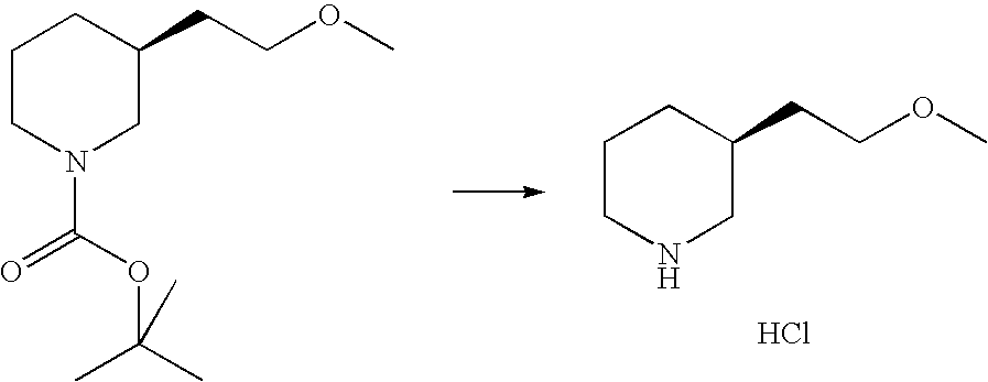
C1CNCC(CCOC)C1.Cl.C1CN(C(=O)OC(C)(C)C)CC(CCOC)C1
